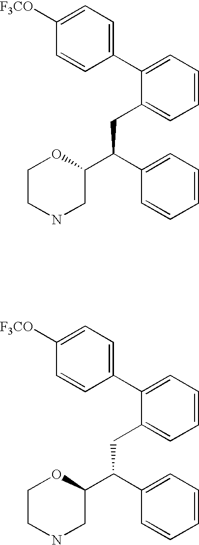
C1(C2=CC=C([F3CO])C=C2)=CC=CC=C1CC(C1=CC=CC=C1)C1OCCNC1.C1(C2=CC=C([F3CO])C=C2)=CC=CC=C1CC(C1=CC=CC=C1)C1OCCNC1
